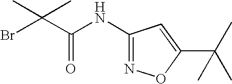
C(=O)(C(Br)(C)C)NC1=NOC(C(C)(C)C)=C1
